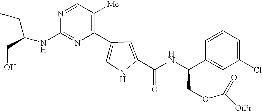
N1=C(NC(CC)CO)N=CC([Me])=C1C1=CNC(C(NC(C2=CC(Cl)=CC=C2)COC(=O)[OiPr])=O)=C1
